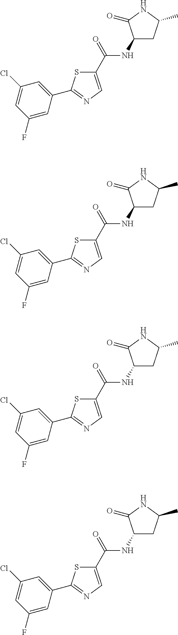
C1(C(=O)NC2CC(C)NC2=O)=CN=C(C2=CC(Cl)=CC(F)=C2)S1.C1(C(=O)NC2CC(C)NC2=O)=CN=C(C2=CC(Cl)=CC(F)=C2)S1.C1(C(=O)NC2CC(C)NC2=O)=CN=C(C2=CC(Cl)=CC(F)=C2)S1.C1(C(=O)NC2CC(C)NC2=O)=CN=C(C2=CC(Cl)=CC(F)=C2)S1
